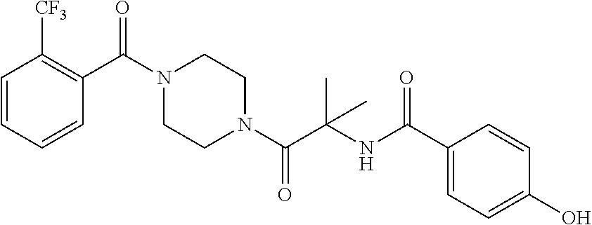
C1=CC=CC(C(N2CCN(C(C(NC(C3=CC=C(O)C=C3)=O)(C)C)=O)CC2)=O)=C1[CF3]
